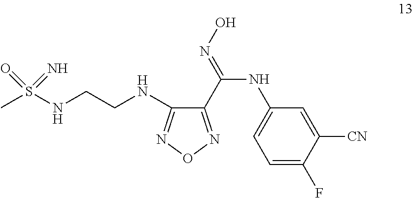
CS(NCCNC1=NON=C1C(NC1=CC=C(F)C([CN])=C1)=NO)(=O)=N
